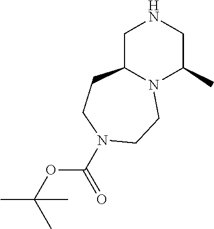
C1C2N(C(C)CN1)CCN(C(OC(C)(C)C)=O)CC2
